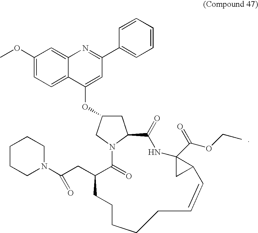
C1(OC)=CC=C2C(=C1)N=C(C1=CC=CC=C1)C=C2OC1CC2N(C1)C(=O)C(CC(N1CCCCC1)=O)CCCCCC=CC1C(C(OCC)=O)(NC2=O)C1
